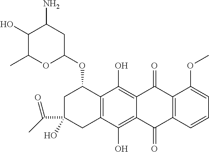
C1=C(OC)C2=C(C=C1)C(=O)C1=C(O)C3=C(C(O)=C1C2=O)C(OC1OC(C)C(O)C(N)C1)CC(O)(C(C)=O)C3
